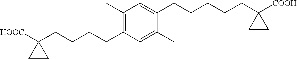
C1(C)=C(CCCCC2([HOOC])CC2)C=C(C)C(CCCCCC2([COOH])CC2)=C1
